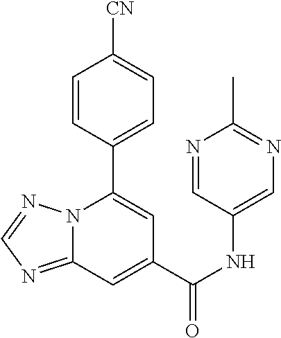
C12=NC=NN1C(C1=CC=C([CN])C=C1)=CC(C(NC1=CN=C(C)N=C1)=O)=C2
